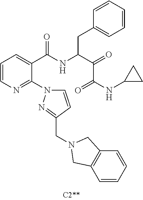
C1=CC=CC=C1CC(C(C(NC1CC1)=O)=O)NC(C1=CC=CN=C1N1C=CC(CN2CC3=C(C=CC=C3)C2)=N1)=O
